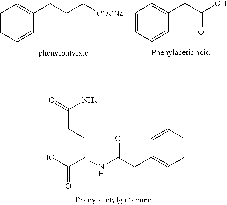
C1=CC=CC(CCC[CO2-Na+])=C1.C1=CC=CC(CC(O)=O)=C1.C(C(=O)N)CC(NC(CC1=CC=CC=C1)=O)C(O)=O
